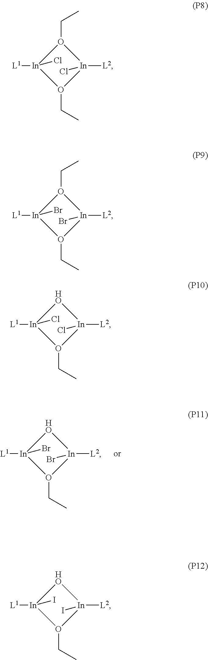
[HO]1[In](Br)([L1])O(CC)[In]1(Br)[L2].O1(CC)[In](Cl)([L1])O(CC)[In]1(Cl)[L2].O1(CC)[In](Br)([L1])O(CC)[In]1(Br)[L2].[HO]1[In](Cl)([L1])O(CC)[In]1(Cl)[L2].[HO]1[In](I)([L1])O(CC)[In]1(I)[L2]
